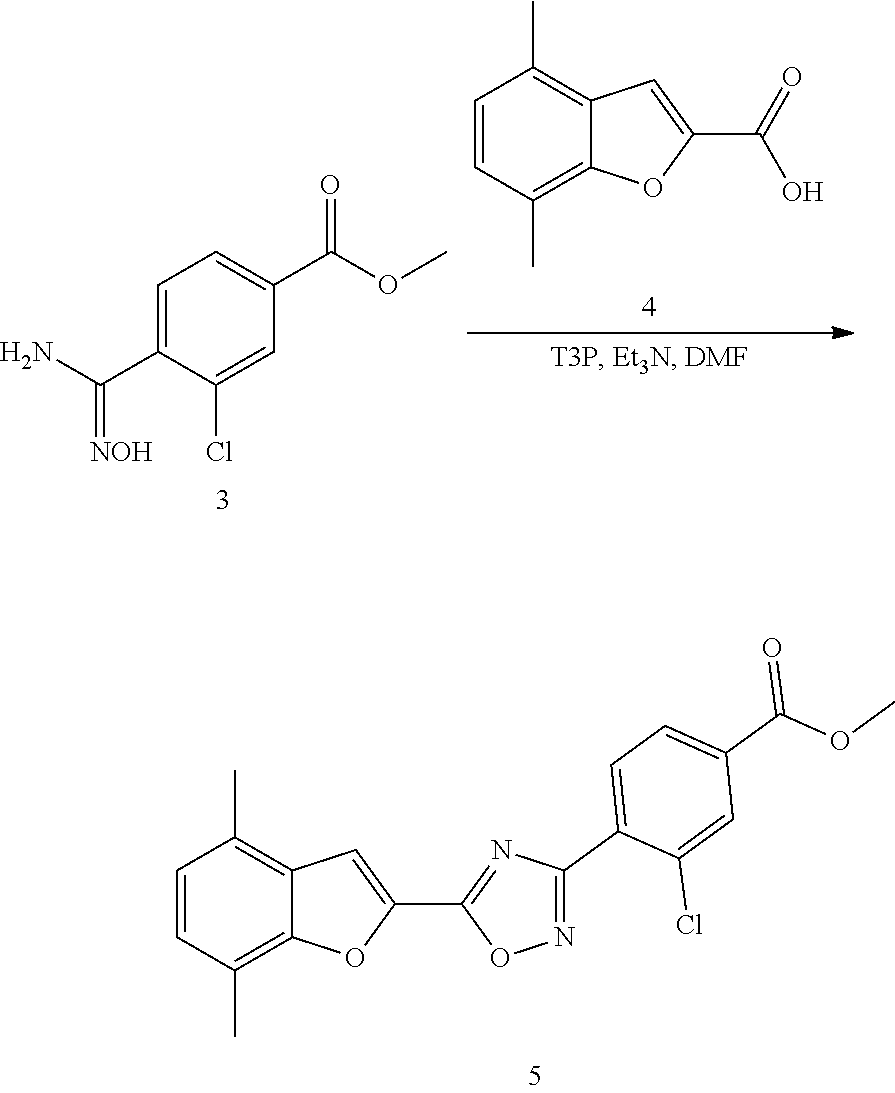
C1=CC(C)=C2C(=C1C)C=C(C1=NC(C3=CC=C(C(OC)=O)C=C3Cl)=NO1)O2.C1=CC(C)=C2C(=C1C)C=C(C(O)=O)O2.C1=C(C(N)=[NOH])C(Cl)=CC(C(OC)=O)=C1
